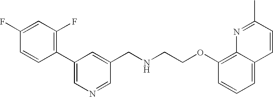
C1(F)=CC(F)=C(C2=CN=CC(CNCCOC3=C4C(=CC=C3)C=CC(C)=N4)=C2)C=C1
